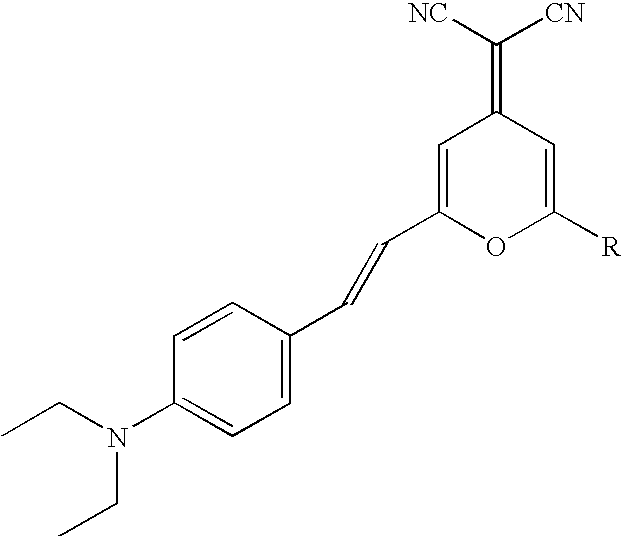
C1=CC(N(CC)CC)=CC=C1C=CC1=CC(=C([NC])[CN])C=C([R])O1
